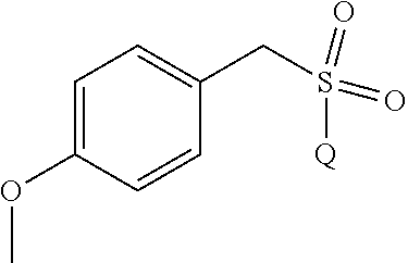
C(S(=O)(=O)[Q])C1=CC=C(OC)C=C1
